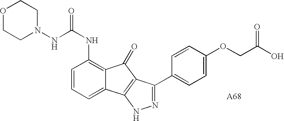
C(NC1=C2C(=CC=C1)C1=C(C2=O)C(C2=CC=C(OCC(O)=O)C=C2)=NN1)(=O)NN1CCOCC1
